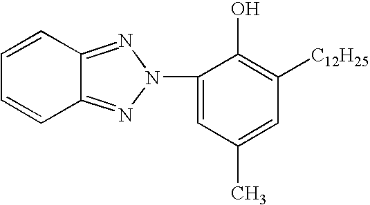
C1(N2N=C3C(=N2)C=CC=C3)=CC(C)=CC([C12H25])=C1O
